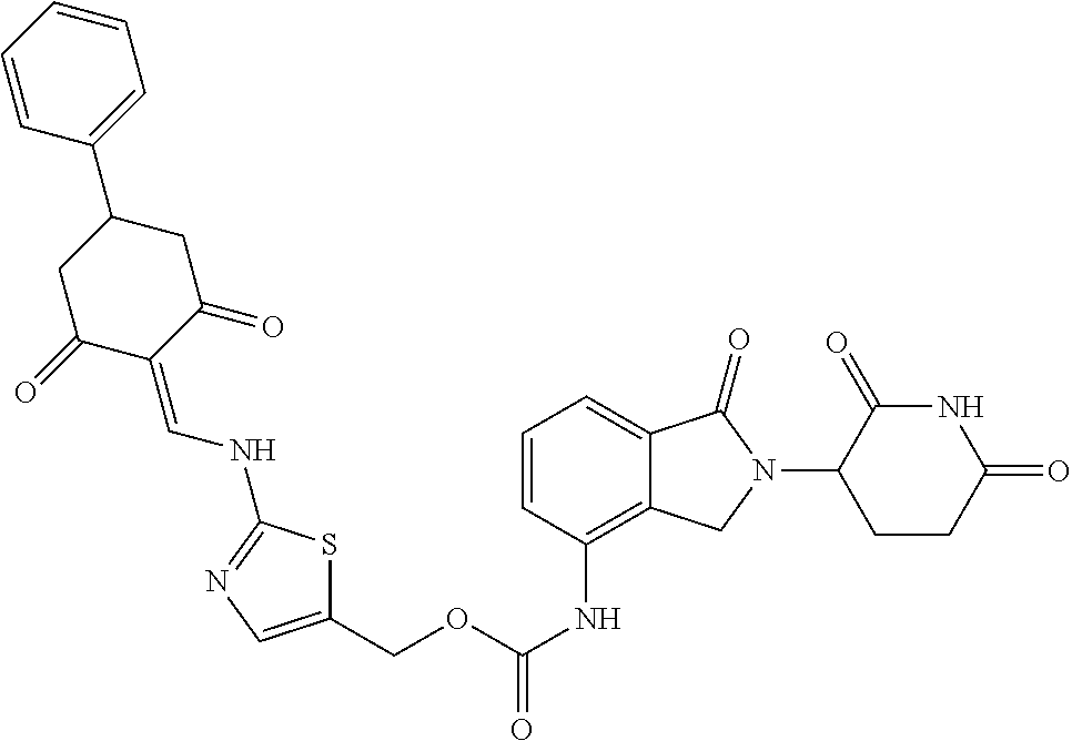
C(NC1=C2C(=CC=C1)C(=O)N(C1C(=O)NC(=O)CC1)C2)(=O)OCC1=CN=C(NC=C2C(=O)CC(C3=CC=CC=C3)CC2=O)S1
